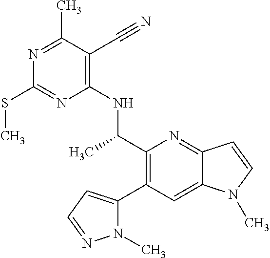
C1(C(C)NC2=C(C#N)C(C)=NC(SC)=N2)=C(C2=CC=NN2C)C=C2C(=N1)C=CN2C
